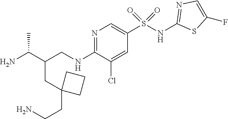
NC(C(CC1(CCN)CCC1)CNC1=NC=C(S(NC2=NC=C(F)S2)(=O)=O)C=C1Cl)C
